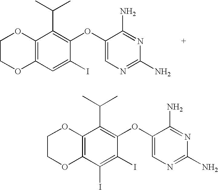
C12=C(C=C(I)C(OC3=CN=C(N)N=C3N)=C1C(C)C)OCCO2.C12=C(C(I)=C(I)C(OC3=CN=C(N)N=C3N)=C1C(C)C)OCCO2
